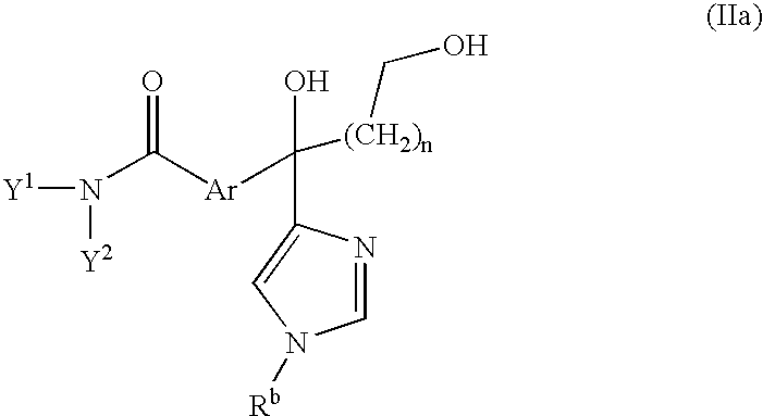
C1(C([(CH2)n]CO)(O)[Ar]C(N([Y1])[Y2])=O)=CN([Rb])C=N1
